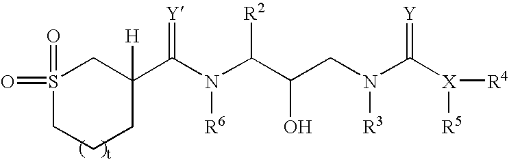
S1(=O)(=O)CCCC([H])(C(N([R6])C(C(O)CN([R3])C([X]([R5])[R4])=[Y])[R2])=[Y])C1
